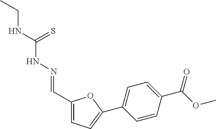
C1(C=NNC(NCC)=S)=CC=C(C2=CC=C(C(OC)=O)C=C2)O1
